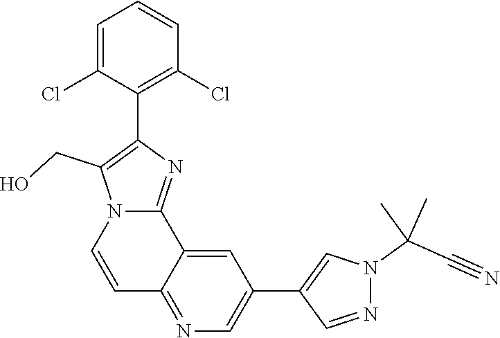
N1(C(C#N)(C)C)N=CC(C2=CN=C3C(=C2)C2=NC(C4=C(Cl)C=CC=C4Cl)=C(CO)N2C=C3)=C1
